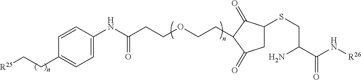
[R25]CCC1=CC=C(NC(CCOCCC2C(=O)C(SCC(C(N[R26])=O)N)CC2=O)=O)C=C1
